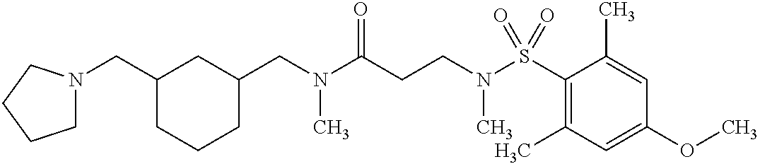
C1(CN(C(CCN(S(C2=C(C)C=C(OC)C=C2C)(=O)=O)C)=O)C)CC(CN2CCCC2)CCC1
